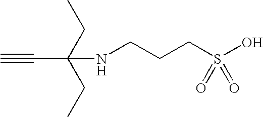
C(NCCCS(O)(=O)=O)(C#C)(CC)CC
